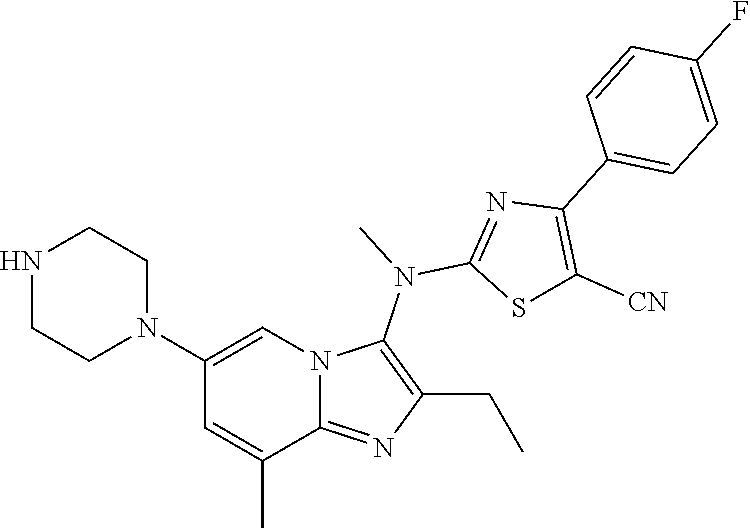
N1CCN(C2=CN3C(=NC(CC)=C3N(C)C3=NC(C4=CC=C(F)C=C4)=C([CN])S3)C(C)=C2)CC1
